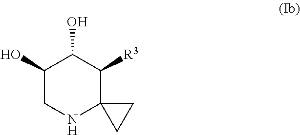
C1(O)CNC2(C([R3])C1O)CC2
